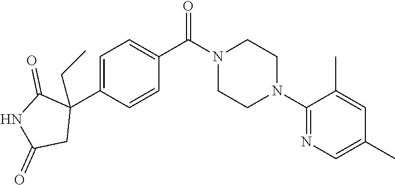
C1=C(C2(CC)C(=O)NC(=O)C2)C=CC(C(N2CCN(C3=NC=C(C)C=C3C)CC2)=O)=C1
